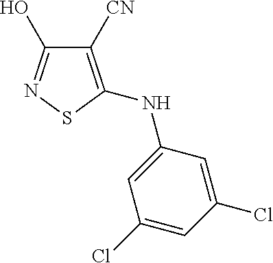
C1([CN])=C(NC2=CC(Cl)=CC(Cl)=C2)SN=C1O
